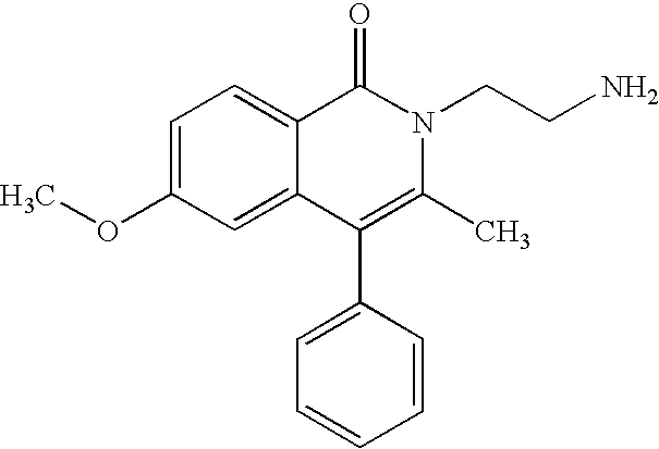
C1=C(OC)C=C2C(=C1)C(=O)N(CCN)C(C)=C2C1=CC=CC=C1
